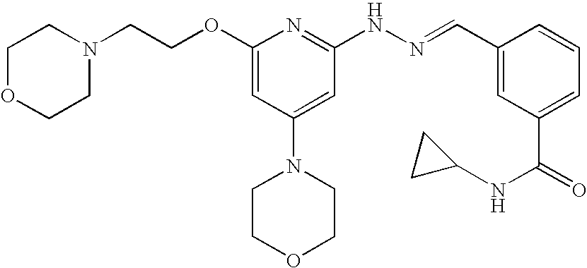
N1(CCOC2=CC(N3CCOCC3)=CC(NN=CC3=CC(C(=O)NC4CC4)=CC=C3)=N2)CCOCC1
